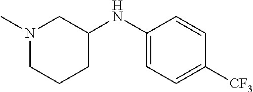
N1(C)CCCC(NC2=CC=C([CF3])C=C2)C1
